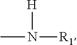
[H]N(C)[R1]
